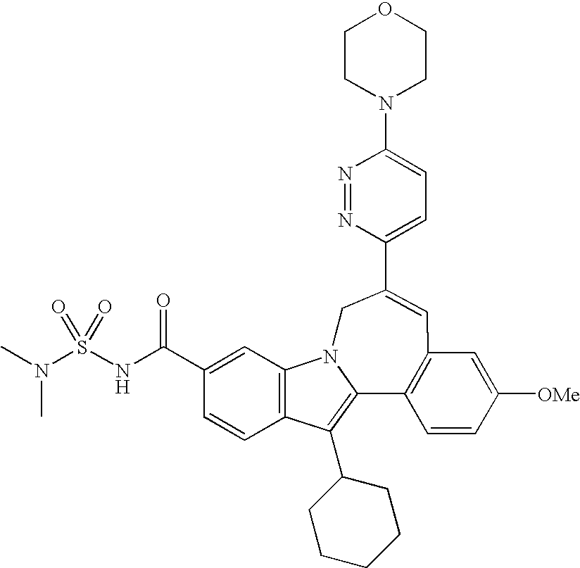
N1=NC(C2=CC3=C(C4=C(C5CCCCC5)C5=C(C=C(C(NS(N(C)C)(=O)=O)=O)C=C5)N4C2)C=CC([OMe])=C3)=CC=C1N1CCOCC1
